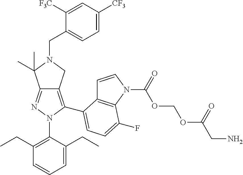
N1=C2C(=C(C3=CC=C(F)C4=C3C=CN4C(OCOC(CN)=O)=O)N1C1=C(CC)C=CC=C1CC)CN(CC1=CC=C([CF3])C=C1[F3C])C2(C)C
